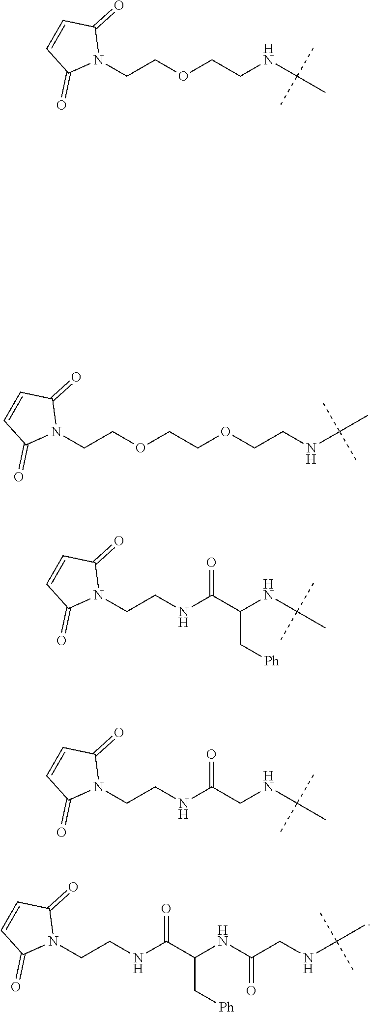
N1(CCNC(C(C[Ph])NC(CNC(C)(C)C)=O)=O)C(=O)C=CC1=O.N1(CCOCCNC(C)(C)C)C(=O)C=CC1=O.N1(CCOCCOCCNC(C)(C)C)C(=O)C=CC1=O.N1(CCNC(C(C[Ph])NC(C)(C)C)=O)C(=O)C=CC1=O.N1(CCNC(CNC(C)(C)C)=O)C(=O)C=CC1=O
